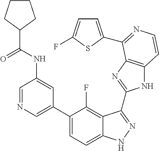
C1=C(C2=CC=C3C(=C2F)C(C2=NC4=C(N2)C=CN=C4C2=CC=C(F)S2)=NN3)C=C(NC(C2CCCC2)=O)C=N1
